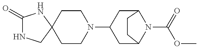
C1(=O)NCC2(N1)CCN(C1CC3N(C(=O)OC)C(C1)CC3)CC2
